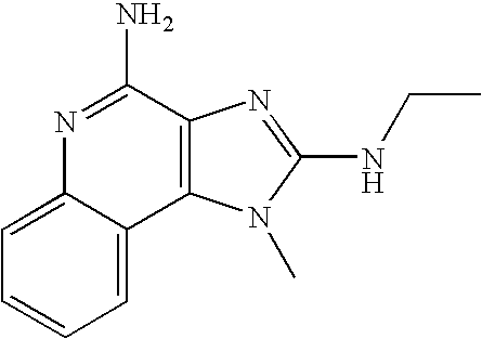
N1=C(N)C2=C(C3=CC=CC=C13)N(C)C(NCC)=N2
